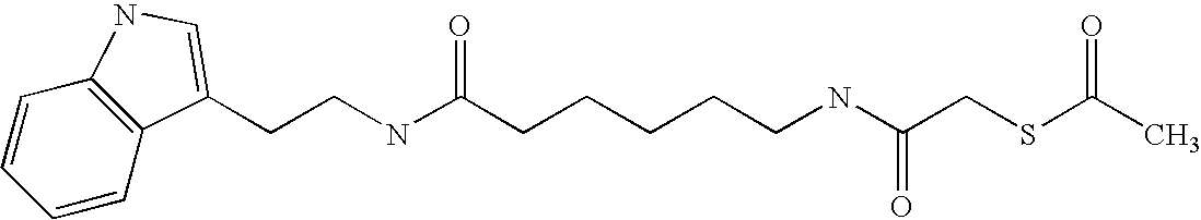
C1=CC2=C(C=C1)C(CCNC(CCCCCNC(CSC(C)=O)=O)=O)=CN2
